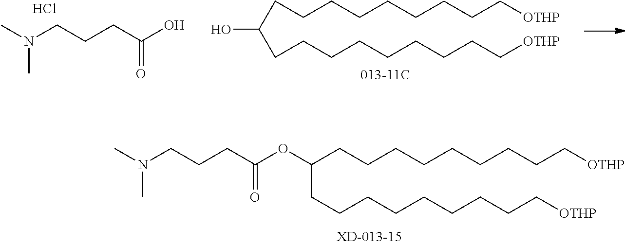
CN(CCCC(O)=O)C.Cl.OC(CCCCCCCCC[OTHP])CCCCCCCCC[OTHP].CN(CCCC(OC(CCCCCCCCC[OTHP])CCCCCCCCC[OTHP])=O)C
